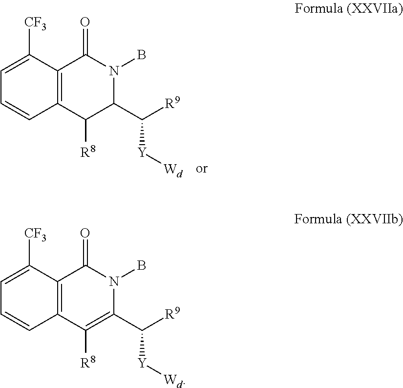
C12=C(C([CF3])=CC=C1)C(=O)N(B)C(C([Y][Wd])[R9])C2[R8].C12=C(C([CF3])=CC=C1)C(=O)N(B)C(C([Y][Wd])[R9])=C2[R8]
